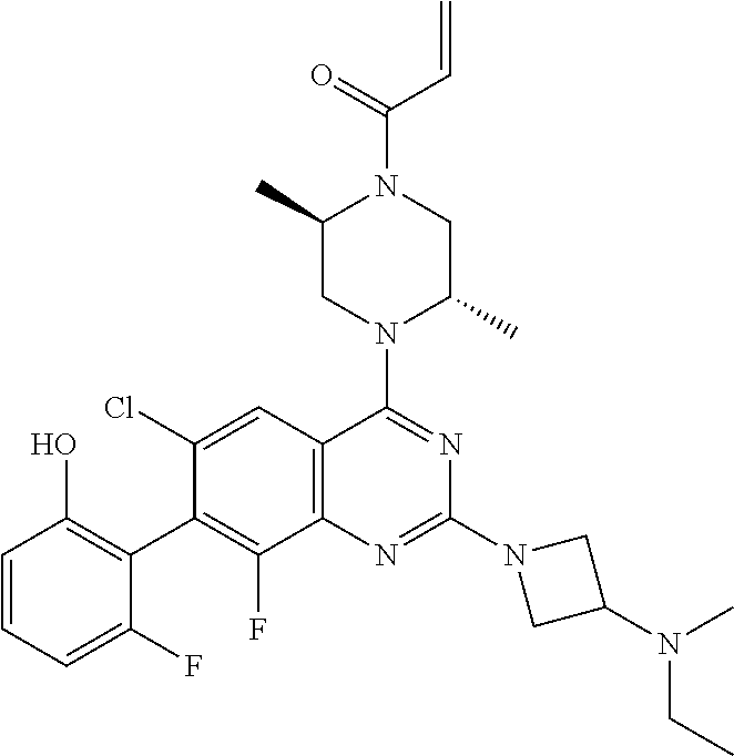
C1=CC=C(F)C(C2=C(F)C3=C(C=C2Cl)C(N2C(C)CN(C(=O)C=C)C(C)C2)=NC(N2CC(N(C)CC)C2)=N3)=C1O
